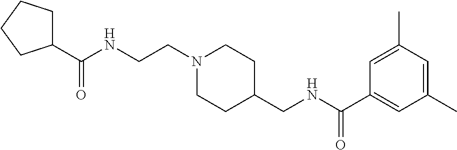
C1(C(NCCN2CCC(CNC(C3=CC(C)=CC(C)=C3)=O)CC2)=O)CCCC1
